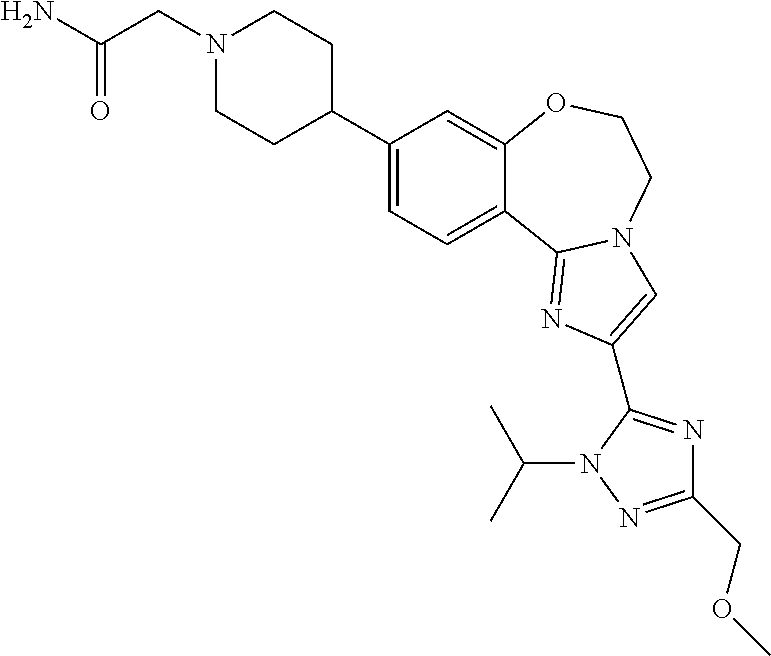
C1(C2CCN(CC(N)=O)CC2)=CC=C2C(=C1)OCCN1C2=NC(C2=NC(COC)=NN2C(C)C)=C1
